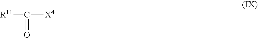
[R11]C(=O)[X4]
